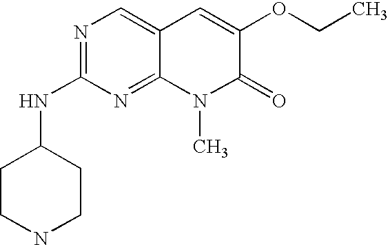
N1=C(NC2CCNCC2)N=C2C(=C1)C=C(OCC)C(=O)N2C
